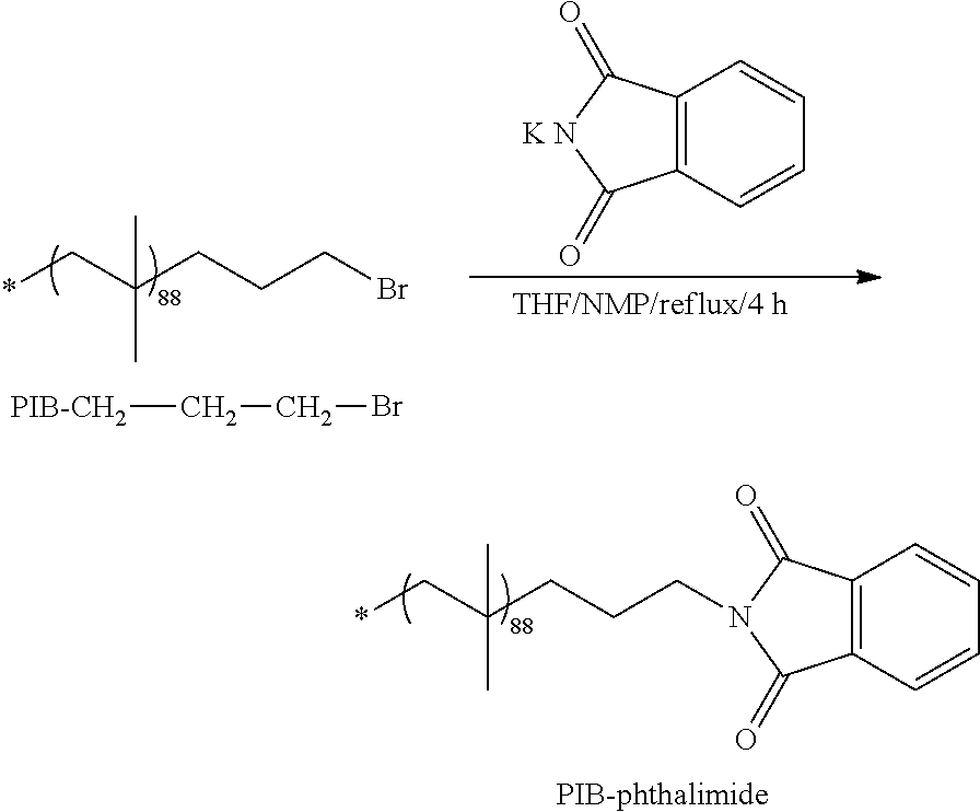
*CC(CCCBr)(C)C.[PIB-CH2]CCBr.C12=C(C=CC=C1)C(=O)[K N]C2=O.[PIB-phthalimide].*CC(CCCN1C(=O)C2=C(C=CC=C2)C1=O)(C)C
